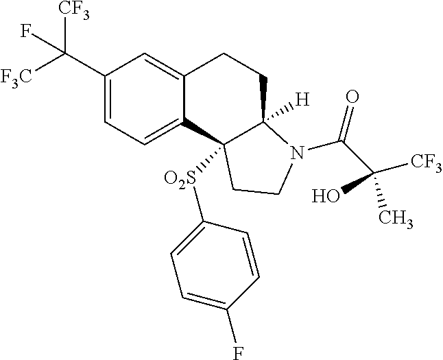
C(C1=CC=C2C(=C1)CCC1([H])C2([O2S]C2=CC=C(F)C=C2)CCN1C(=O)C([CF3])(C)O)([F3C])([CF3])F
